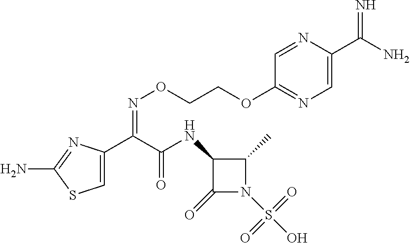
C1=C(C(C(NC2C(=O)N(S(O)(=O)=O)C2C)=O)=NOCCOC2=NC=C(C(N)=N)N=C2)N=C(N)S1
